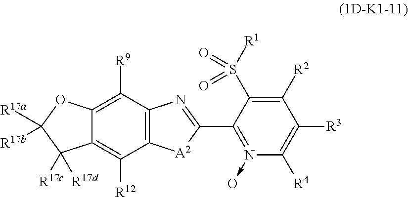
C12=C([R9])C3=C(C([R12])=C1C([R17d])([R17c])C([R17a])([R17b])O2)[A2]C(C1=N(->O)C([R4])=C([R3])C([R2])=C1S([R1])(=O)=O)=N3
